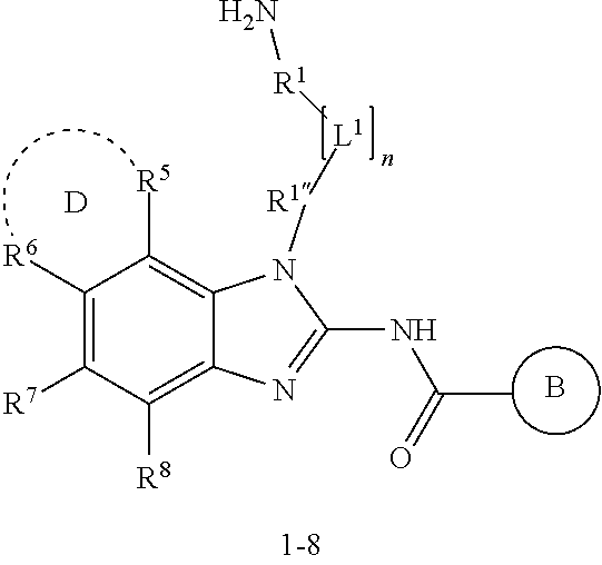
C1([R6])=C([R7])C([R8])=C2C(=C1[R5])N([R1][L1][R1]N)C(NC(=O)C)=N2.[D].B
